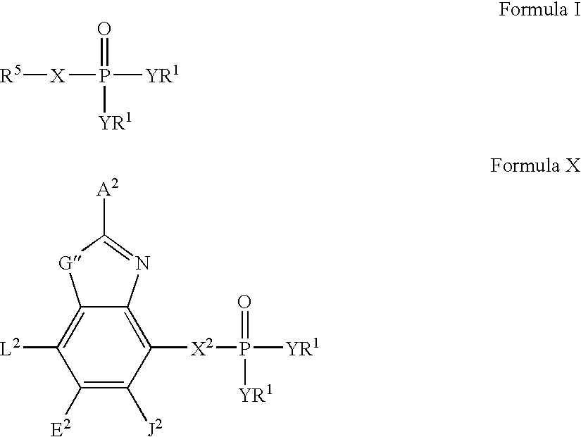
[R5][X]P([YR1])(=O)[YR1].C1([E2])=C([J2])C([X2]P(=O)([YR1])[YR1])=C2C(=C1[L2])[G]C([A2])=N2
